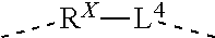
C[RX][L4]C
